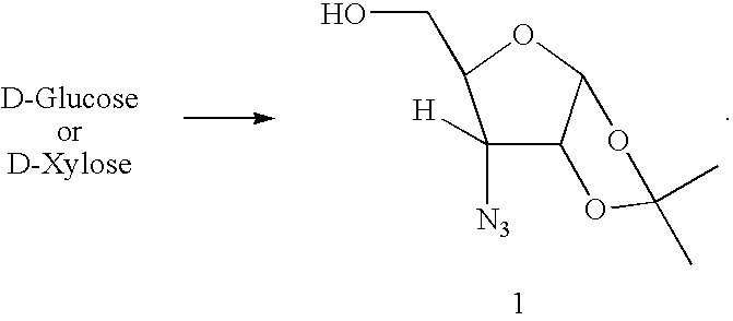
C1([H])([N3])C2C(OC1CO)OC(C)(C)O2
